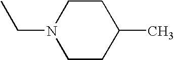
C1CC(C)CCN1CC
